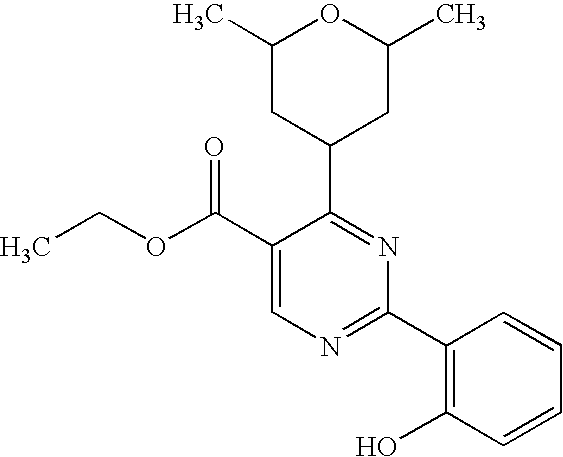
C1(C(OCC)=O)=CN=C(C2=C(O)C=CC=C2)N=C1C1CC(C)OC(C)C1
